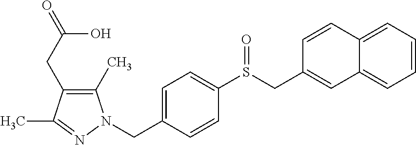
C1(C)=C(CC(=O)O)C(C)=NN1CC1=CC=C(S(CC2=CC3=CC=CC=C3C=C2)=O)C=C1
